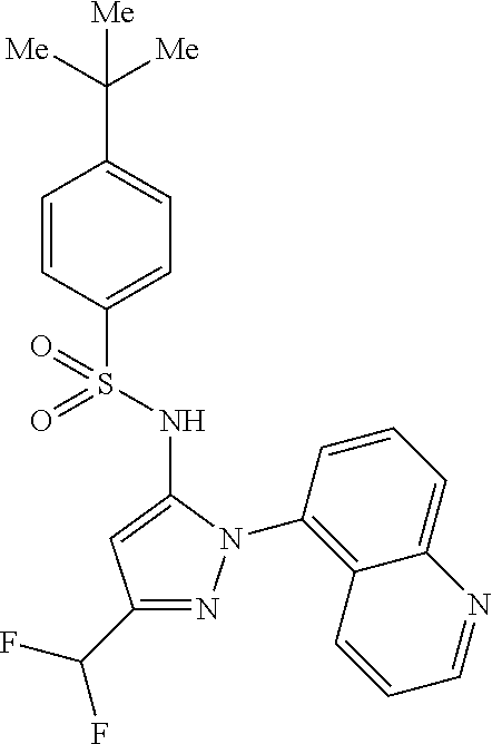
C1(C([Me])([Me])[Me])=CC=C(S(=O)(=O)NC2=CC(C(F)F)=NN2C2=C3C(=CC=C2)N=CC=C3)C=C1
